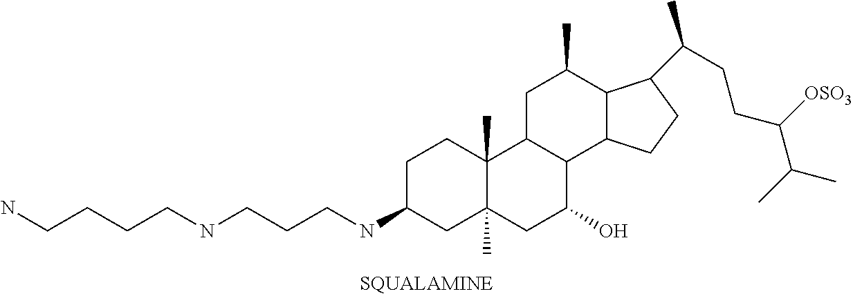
C1C(NCCCNCCCCN)CC2(C)C(C)(C1)C1C(C(O)C2)C2C(C(C)C1)C(C(CCC(C(C)C)[OSO3])C)CC2
